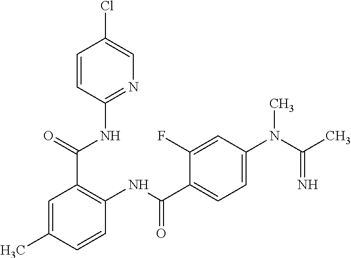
N1=C(NC(C2=C(NC(=O)C3=CC=C(N(C(C)=N)C)C=C3F)C=CC(C)=C2)=O)C=CC(Cl)=C1
